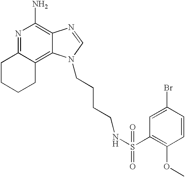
N1=C2C(=C3C(=C1N)N=CN3CCCCNS(C1=C(OC)C=CC(Br)=C1)(=O)=O)CCCC2
